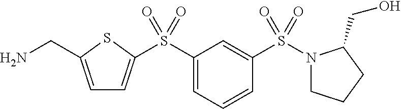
C1=C(CN)SC(S(C2=CC=CC(S(N3CCCC3CO)(=O)=O)=C2)(=O)=O)=C1
